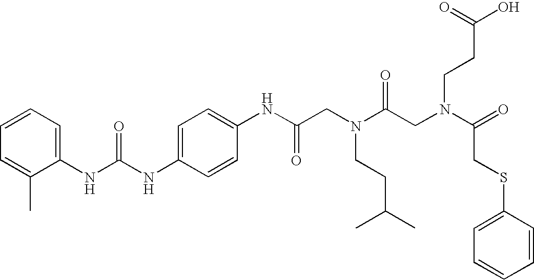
C1=C(NC(NC2=CC=CC=C2C)=O)C=CC(NC(CN(C(CN(C(=O)CSC2=CC=CC=C2)CCC(O)=O)=O)CCC(C)C)=O)=C1
